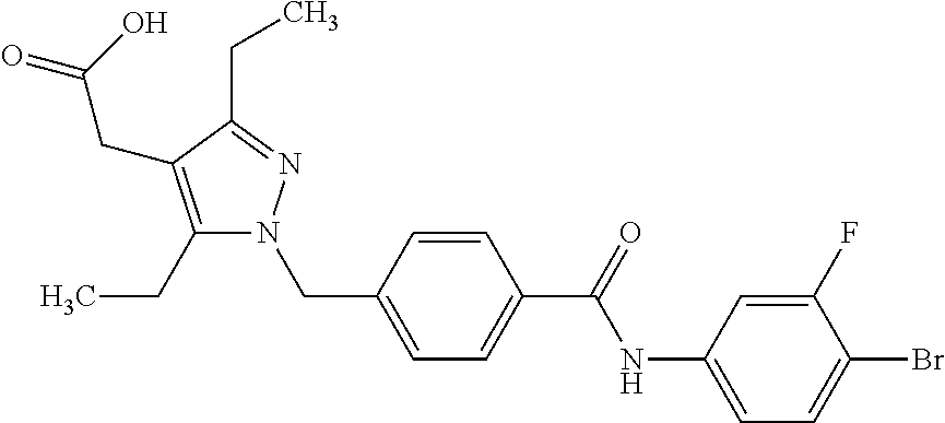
O=C(C1=CC=C(CN2C(CC)=C(CC(=O)O)C(CC)=N2)C=C1)NC1=CC=C(Br)C(F)=C1
